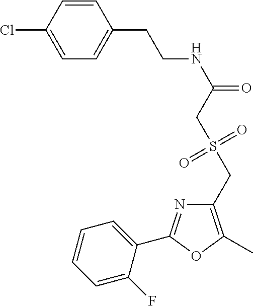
C1=C(Cl)C=CC(CCNC(=O)CS(CC2=C(C)OC(C3=CC=CC=C3F)=N2)(=O)=O)=C1
